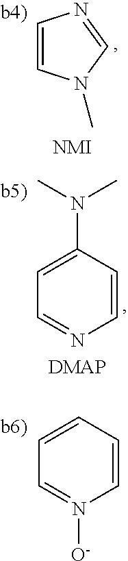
C1=CN([O-])=CC=C1.C1=CN=CN1C.C1=CN=CC=C1N(C)C
